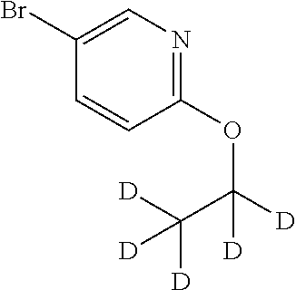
C1(Br)=CN=C(OC([D])([D])C([D])([D])[D])C=C1
